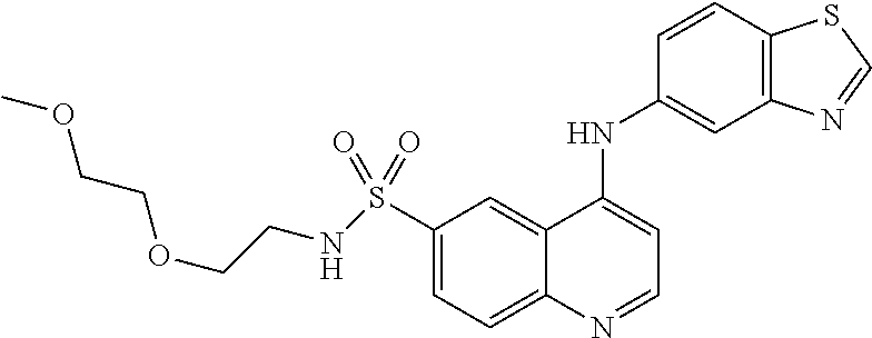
C1(S(=O)(=O)NCCOCCOC)=CC=C2C(=C1)C(NC1=CC3=C(C=C1)SC=N3)=CC=N2
